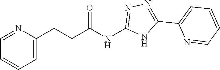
C1=C(CCC(NC2=NN=C(C3=CC=CC=N3)N2)=O)N=CC=C1
